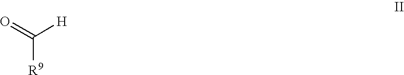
C([R9])(=O)[H]
